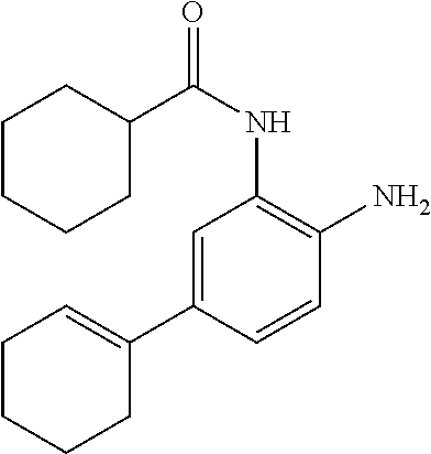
C1=C(C2=CCCCC2)C=CC(N)=C1NC(C1CCCCC1)=O
